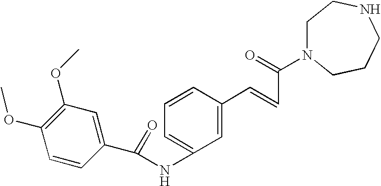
C(=O)(NC1=CC=CC(C=CC(N2CCNCCC2)=O)=C1)C1=CC(OC)=C(OC)C=C1
